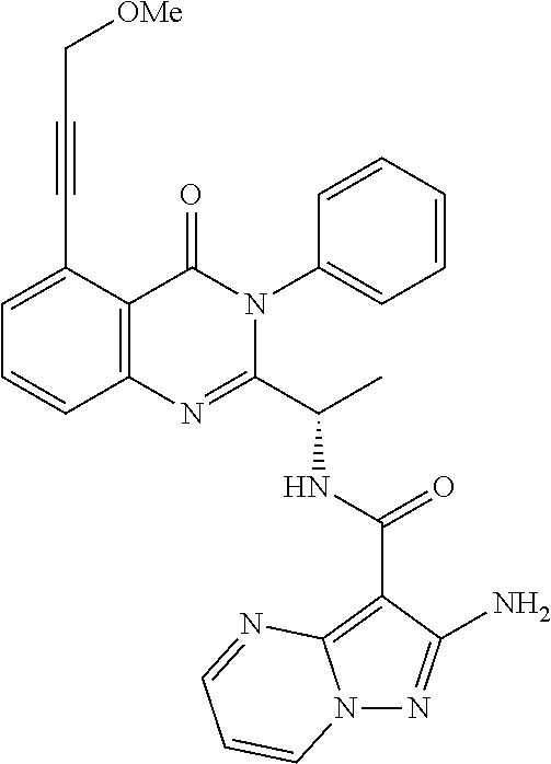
C1(C(NC(C2=NC3=C(C(=O)N2C2=CC=CC=C2)C(C#CC[OMe])=CC=C3)C)=O)=C2N(N=C1N)C=CC=N2
